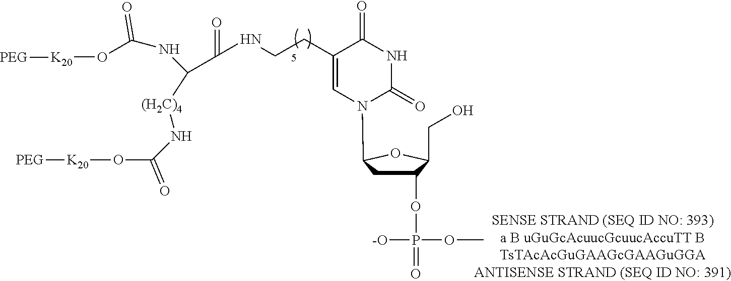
C1(CCNC(C(NC(O[K20][PEG])=O)[(H2C)4]NC(O[K20][PEG])=O)=O)=CN(C2CC(OP(=O)([-O])OC)C(CO)O2)C(=O)NC1=O
